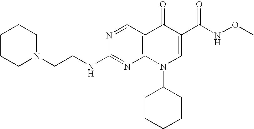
N1=CC2=C(N=C1NCCN1CCCCC1)N(C1CCCCC1)C=C(C(NOC)=O)C2=O
